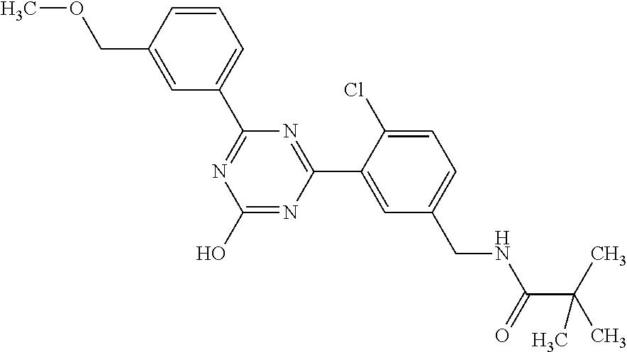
C1(C2=NC(O)=NC(C3=CC(CNC(=O)C(C)(C)C)=CC=C3Cl)=N2)=CC=CC(COC)=C1
